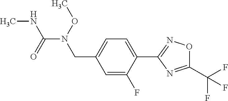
C1=C(F)C(C2=NOC(C(F)(F)F)=N2)=CC=C1CN(OC)C(=O)NC
